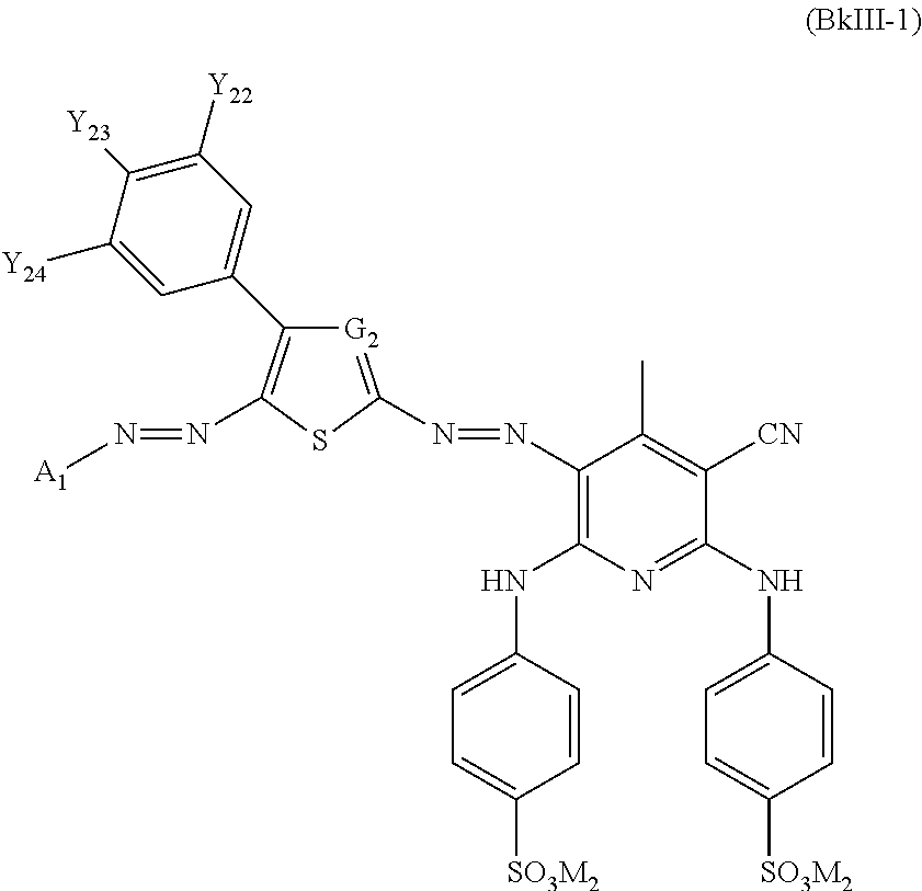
C1=CC(NC2=C(N=NC3=[G2]C(C4=CC([Y22])=C([Y23])C([Y24])=C4)=C(N=N[A1])S3)C(C)=C([CN])C(NC3=CC=C([SO3M2])C=C3)=N2)=CC=C1[SO3M2]
